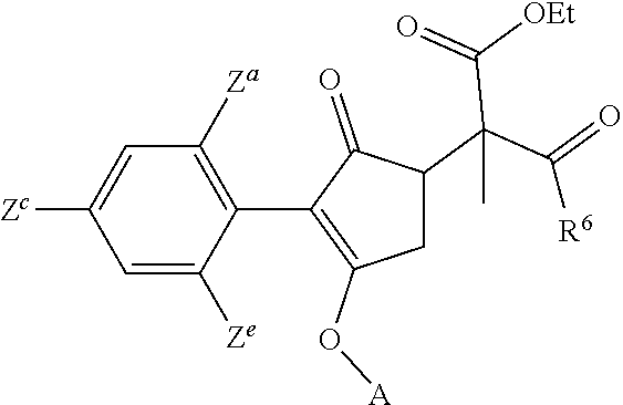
C1=C([Ze])C(C2=C(O[A])CC(C(C(=O)[R6])(C([OEt])=O)C)C2=O)=C([Za])C=C1[Zc]
